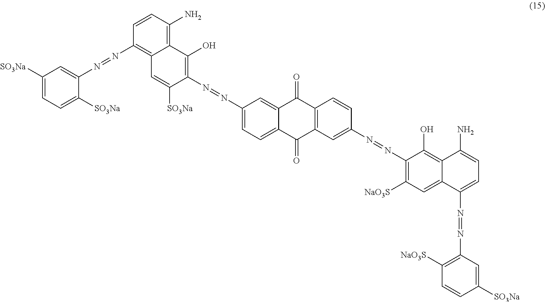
C1=CC(N)=C2C(=C1N=NC1=CC([SO3Na])=CC=C1[SO3Na])C=C([SO3Na])C(N=NC1=CC=C3C(=C1)C(=O)C1=C(C3=O)C=C(N=NC3=C([NaO3S])C=C4C(=C3O)C(N)=CC=C4N=NC3=C([NaO3S])C=CC([SO3Na])=C3)C=C1)=C2O
